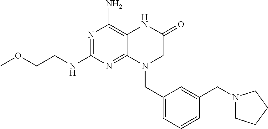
N1=C(NCCOC)N=C2C(=C1N)NC(=O)CN2CC1=CC=CC(CN2CCCC2)=C1
